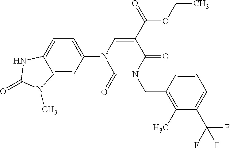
C12=CC(N3C(=O)N(CC4=C(C)C(C(F)(F)F)=CC=C4)C(=O)C(C(=O)OCC)=C3)=CC=C1NC(=O)N2C
